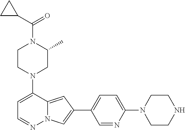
N1(C2=CC=NN3C2=CC(C2=CC=C(N4CCNCC4)N=C2)=C3)CC(C)N(C(C2CC2)=O)CC1
